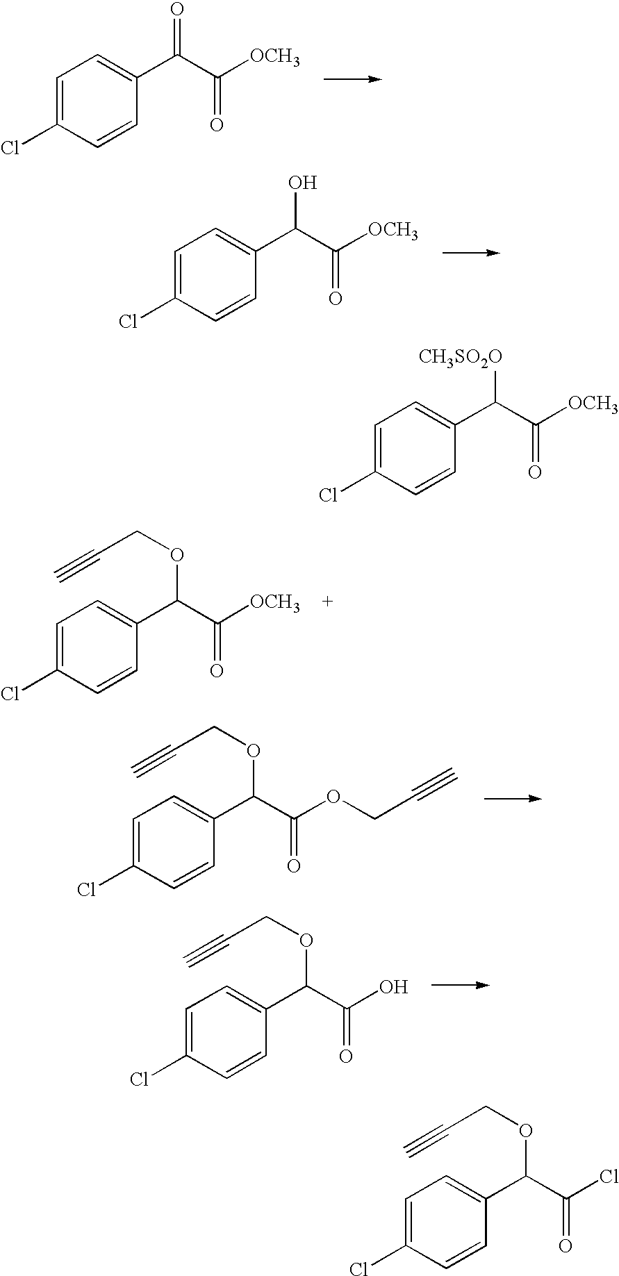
C1=C(Cl)C=CC(C(C([OCH3])=O)=O)=C1.C1=C(Cl)C=CC(C(O)C([OCH3])=O)=C1.C1=C(Cl)C=CC(C(C([OCH3])=O)OCC#C)=C1.C1=C(Cl)C=CC(C(C(OCC#C)=O)OCC#C)=C1.C1=C(Cl)C=CC(C(C(O)=O)OCC#C)=C1.C1=C(Cl)C=CC(C([CH3SO2O])C([OCH3])=O)=C1.C1=C(Cl)C=CC(C(C(Cl)=O)OCC#C)=C1
